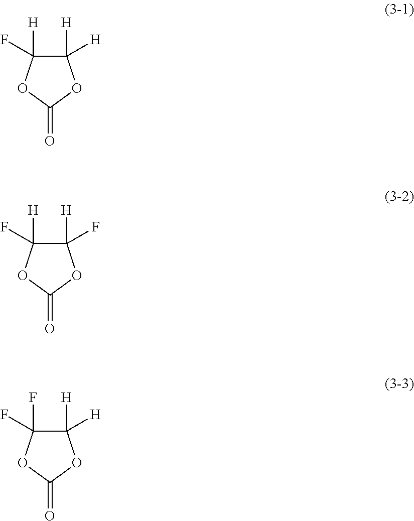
C1([H])([H])C([H])(F)OC(=O)O1.C1([H])(F)C([H])(F)OC(=O)O1.C1([H])([H])C(F)(F)OC(=O)O1
